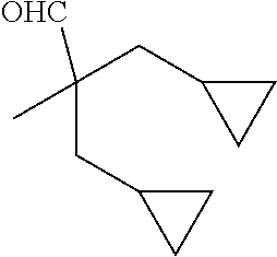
C(CC1CC1)(CC1CC1)(C)[OHC]
